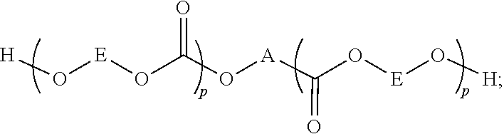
[H]O[E]OC(O[A]C(=O)O[E]O[H])=O
